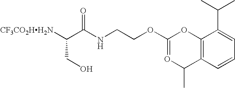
[CF3CO2HH2N]C(C(NCCOC1=OC(C)C2=C(O1)C(C(C)C)=CC=C2)=O)CO
